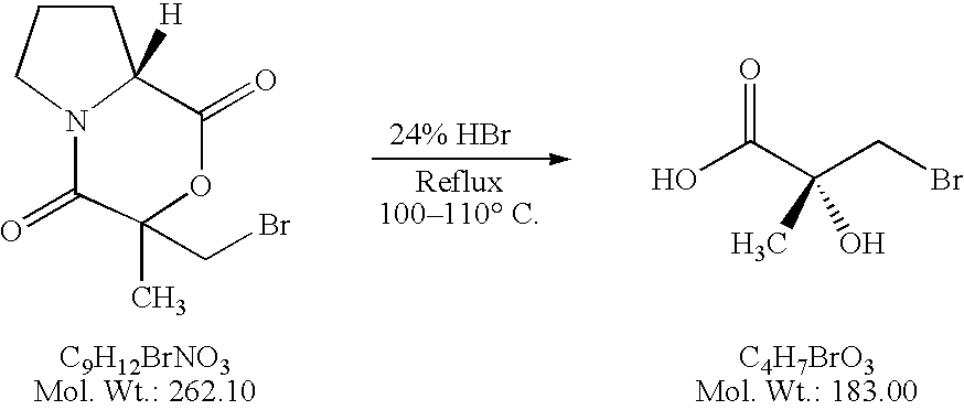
C1CCN2C1([H])C(=O)OC(C)(CBr)C2=O.OC(C(CBr)(C)O)=O
